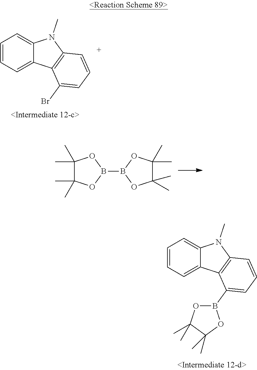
C1=CC=C2C(=C1)N(C)C1=C2C(B2OC(C)(C)C(C)(C)O2)=CC=C1.C1=CC=C2C(=C1)N(C)C1=C2C(Br)=CC=C1.C1(C)(C)C(C)(C)OB(B2OC(C)(C)C(C)(C)O2)O1
